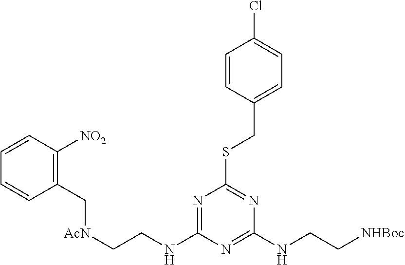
C1=CC([NO2])=C(C[AcN]CCNC2=NC(SCC3=CC=C(Cl)C=C3)=NC(NCC[NHBoc])=N2)C=C1
